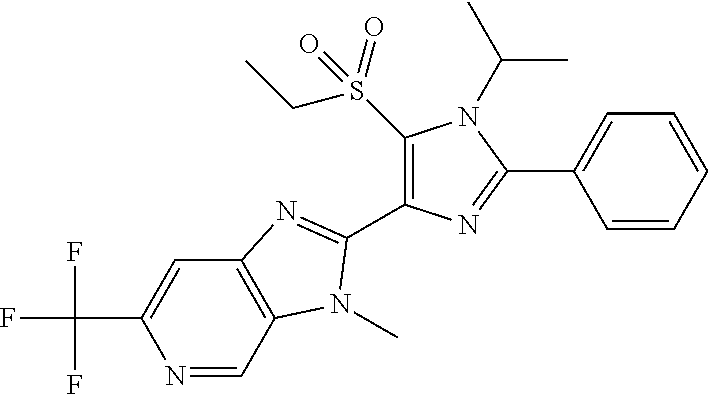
N1=CC2=C(C=C1C(F)(F)F)N=C(C1=C(S(CC)(=O)=O)N(C(C)C)C(C3=CC=CC=C3)=N1)N2C
